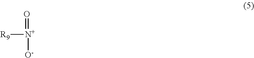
[R9][N+]([O-])=O
